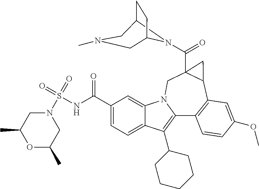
C12N(C(C34C(C5=C(C6=C(C7CCCCC7)C7=CC=C(C(NS(=O)(=O)N8CC(C)OC(C)C8)=O)C=C7N6C3)C=CC(OC)=C5)C4)=O)C(CC1)CN(C)C2
